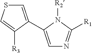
C1=C(C2=CN=C([R1])N2[R2])C([R3])=CS1
